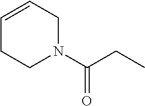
C1=CCN(C(CC)=O)CC1
